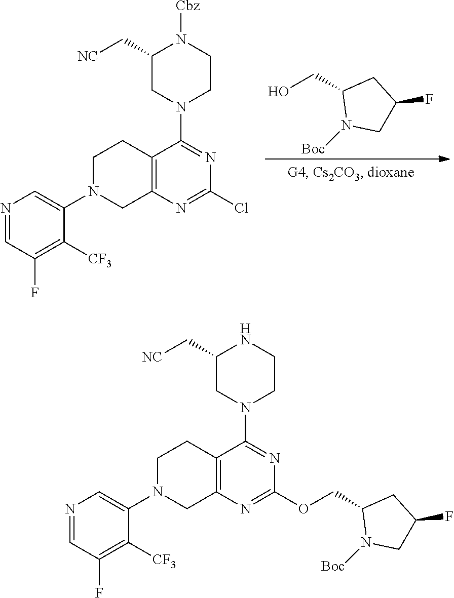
N1(C2=CN=CC(F)=C2[CF3])CC2=C(CC1)C(N1CCN([Cbz])C(C[NC])C1)=NC(Cl)=N2.C1(CO)N([Boc])CC(F)C1.N1(C2=CN=CC(F)=C2[CF3])CC2=C(CC1)C(N1CCNC(C[NC])C1)=NC(OCC1N([Boc])CC(F)C1)=N2
